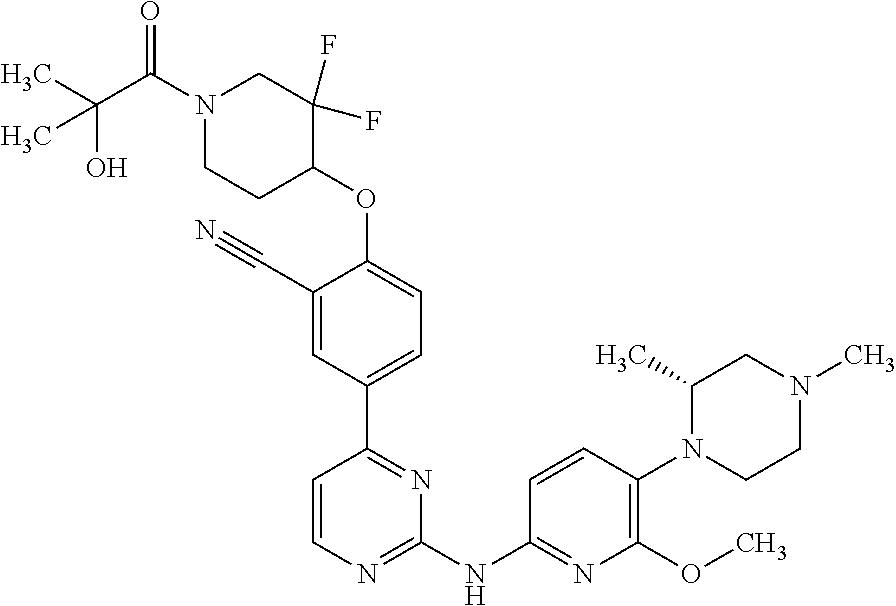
N1(C(=O)C(C)(O)C)CCC(OC2=CC=C(C3=NC(NC4=NC(OC)=C(N5CCN(C)CC5C)C=C4)=NC=C3)C=C2C#N)C(F)(F)C1
